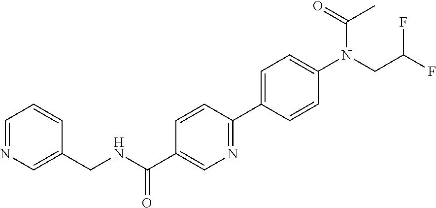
N1=CC=CC(CNC(C2=CN=C(C3=CC=C(N(CC(F)F)C(C)=O)C=C3)C=C2)=O)=C1
